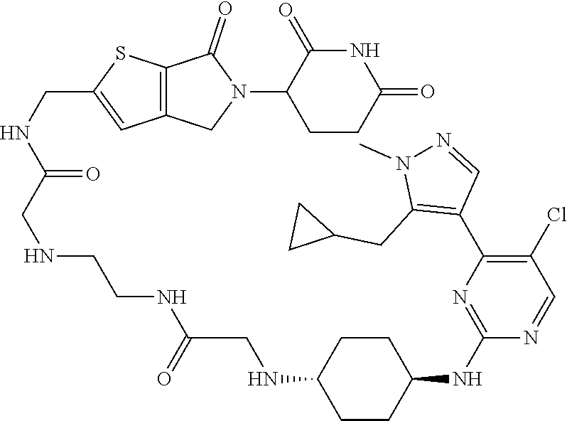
C1CC(=O)NC(=O)C1N1C(=O)C2=C(C1)C=C(CNC(CNCCNC(CNC1CCC(NC3=NC(C4=C(CC5CC5)N(C)N=C4)=C(Cl)C=N3)CC1)=O)=O)S2
